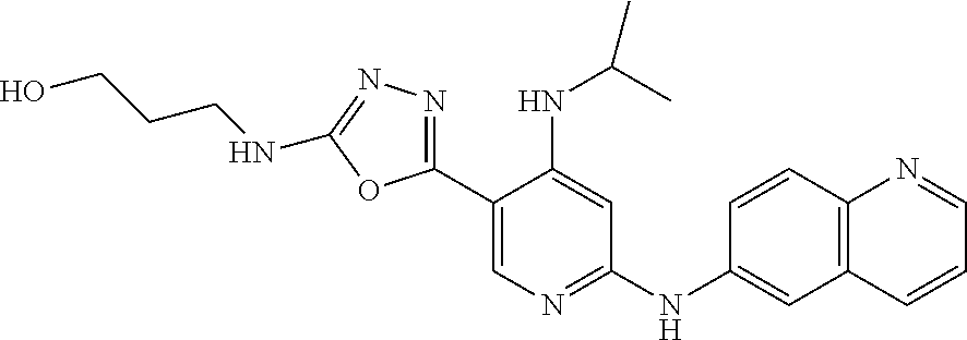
C12=C(N=CC=C1)C=CC(NC1=NC=C(C3=NN=C(NCCCO)O3)C(NC(C)C)=C1)=C2
